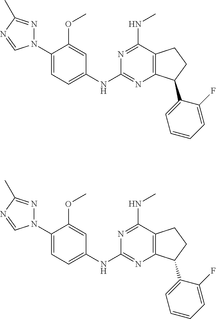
C1(N2N=C(C)N=C2)=CC=C(NC2=NC3=C(C(NC)=N2)CCC3C2=CC=CC=C2F)C=C1OC.C1(N2N=C(C)N=C2)=CC=C(NC2=NC3=C(C(NC)=N2)CCC3C2=CC=CC=C2F)C=C1OC
